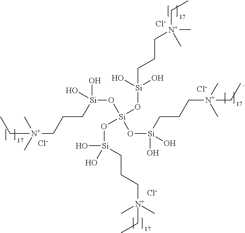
[Si](O[Si](O[Si](O)(O)CCC[N+](CC)(C)C)(O[Si](O)(CCC[N+](C)(C)CC)O)O[Si](CCC[N+](C)(C)CC)(O)O)(CCC[N+](C)(C)CC)(O)O.[Cl-].[Cl-].[Cl-].[Cl-]
